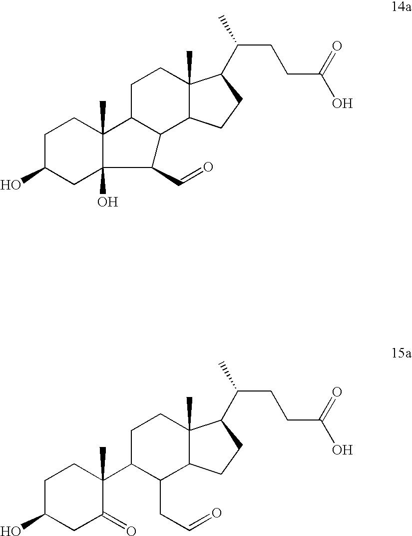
C1C(O)CC2(O)C(C)(C1)C1C(C2C=O)C2C(C)(CC1)C(C(C)CCC(O)=O)CC2.C1C(O)CC(=O)C(C2C(CC=O)C3C(C)(CC2)C(C(C)CCC(O)=O)CC3)(C)C1
